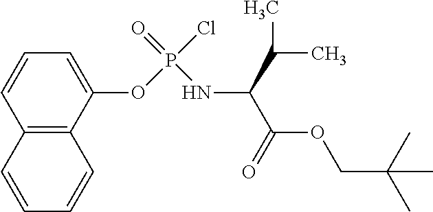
C1(OP(Cl)(=O)NC(C(=O)OCC(C)(C)C)C(C)C)=CC=CC2=C1C=CC=C2
